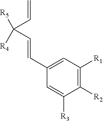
C1([R2])=C([R1])C=C(C=CC(C=C)([R4])[R5])C=C1[R3]
